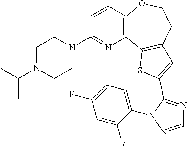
C1=CC2=C(N=C1N1CCN(C(C)C)CC1)C1=C(CCO2)C=C(C2=NC=NN2C2=CC=C(F)C=C2F)S1
